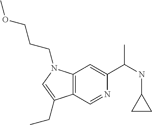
C12=C(N(CCCOC)C=C1CC)C=C(C(NC1CC1)C)N=C2
